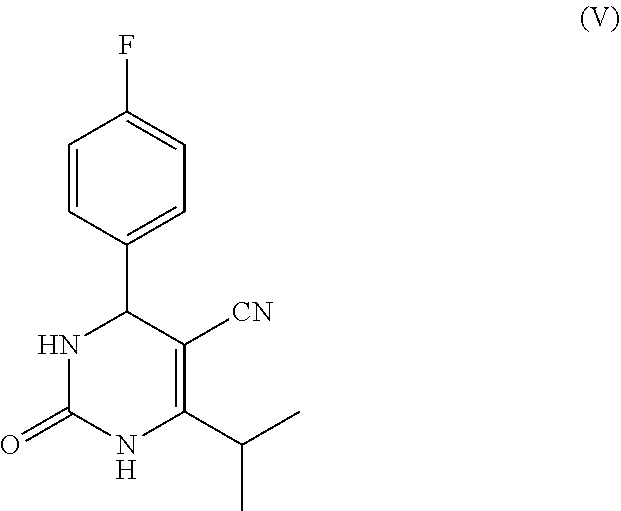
C1(C2NC(=O)NC(C(C)C)=C2[CN])=CC=C(F)C=C1
